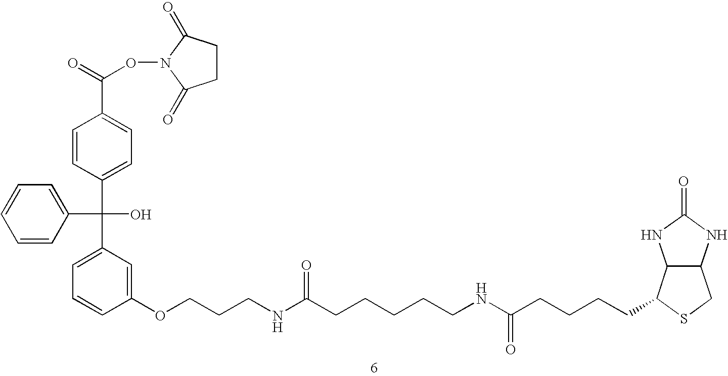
C1=CC(C(C2=CC=CC=C2)(O)C2=CC=CC(OCCCNC(CCCCCNC(CCCCC3C4C(NC(=O)N4)CS3)=O)=O)=C2)=CC=C1C(=O)ON1C(=O)CCC1=O
